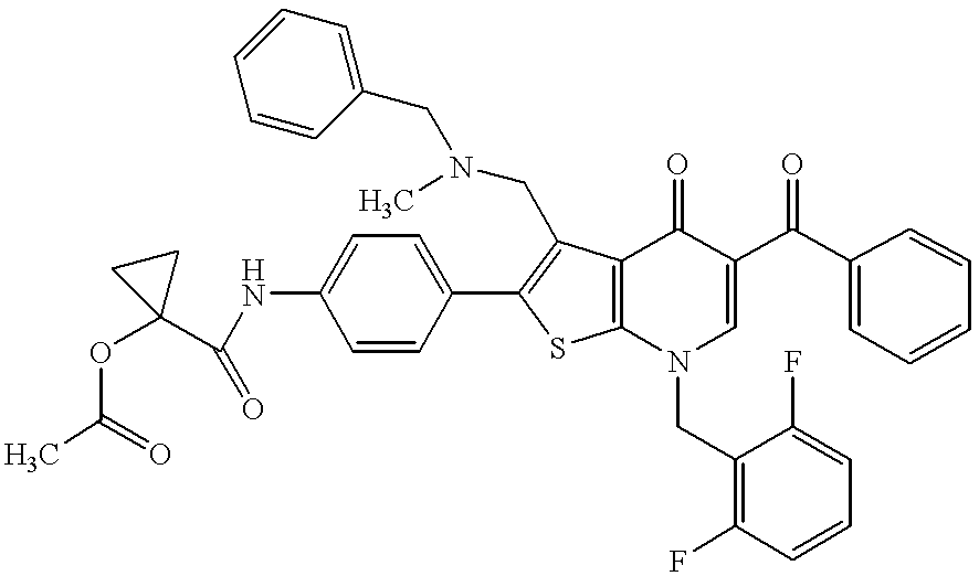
C(NC1=CC=C(C2=C(CN(C)CC3=CC=CC=C3)C3=C(S2)N(CC2=C(F)C=CC=C2F)C=C(C(C2=CC=CC=C2)=O)C3=O)C=C1)(=O)C1(OC(C)=O)CC1
